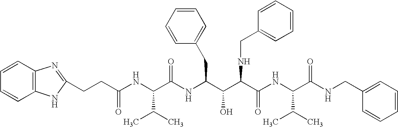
C(CC(NC(C(NC(C(C(C(NC(C(NCC1=CC=CC=C1)=O)C(C)C)=O)NCC1=CC=CC=C1)O)CC1=CC=CC=C1)=O)C(C)C)=O)C1=NC2=C(N1)C=CC=C2
